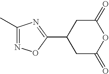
C1(C2=NC(C)=NO2)CC(=O)OC(=O)C1
